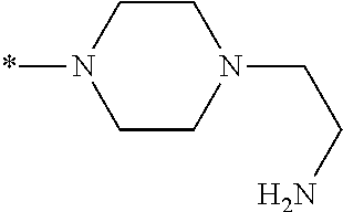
C1CN(CCN)CCN1*
